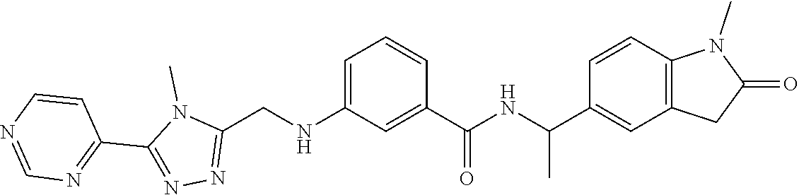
C1(C2=NN=C(CNC3=CC=CC(C(NC(C4=CC5=C(C=C4)N(C)C(=O)C5)C)=O)=C3)N2C)=NC=NC=C1
